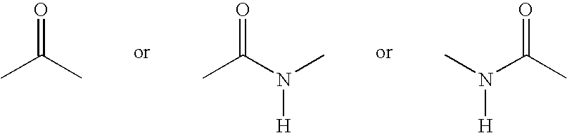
O=C(C)C.O=C(C)N(C)[H].O=C(N(C)[H])C
